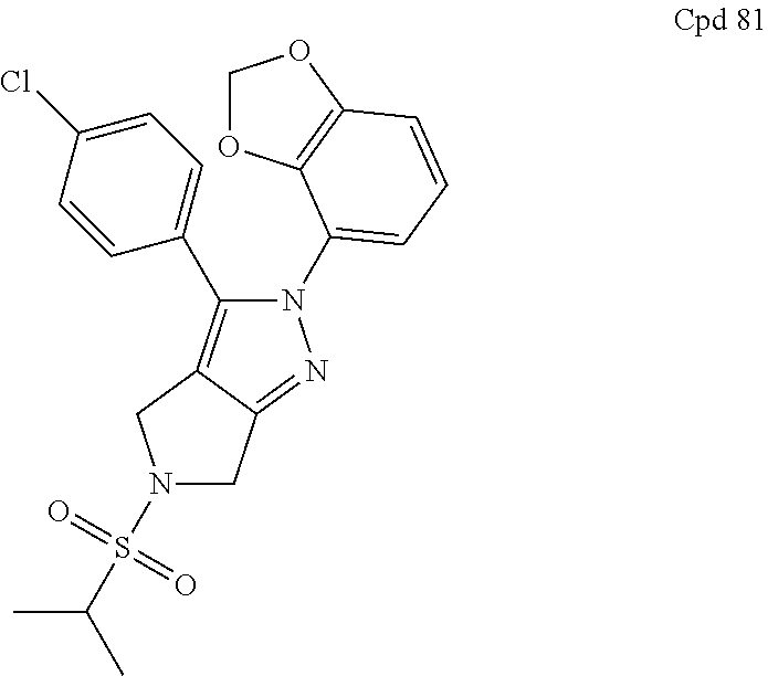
N1(S(C(C)C)(=O)=O)CC2=NN(C3=CC=CC4=C3OCO4)C(C3=CC=C(Cl)C=C3)=C2C1
